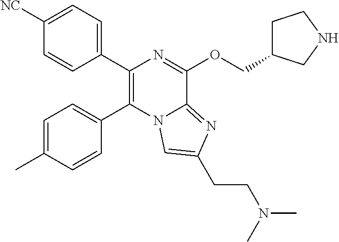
C1([NC])=CC=C(C2=C(C3=CC=C(C)C=C3)N3C(=NC(CCN(C)C)=C3)C(OCC3CCNC3)=N2)C=C1
